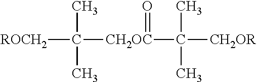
[ROCH2]C(C)(C)[CH2OC](=O)C([CH2OR])(C)C
